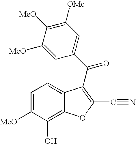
C1=C([MeO])C(O)=C2C(=C1)C(C(C1=CC([OMe])=C([MeO])C([MeO])=C1)=O)=C(C#N)O2
